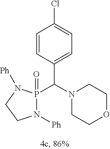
N1([Ph])P(C(N2CCOCC2)C2=CC=C(Cl)C=C2)(=O)N([Ph])CC1
